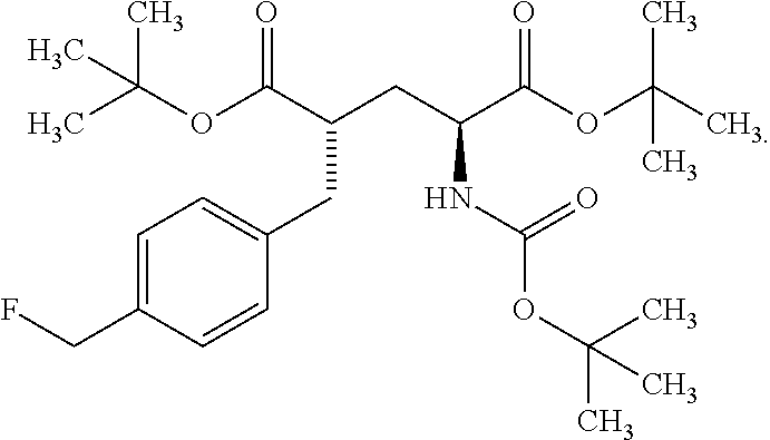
CC(OC(C(CC(C(OC(C)(C)C)=O)NC(=O)OC(C)(C)C)CC1=CC=C(CF)C=C1)=O)(C)C
